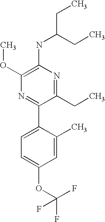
C1(NC(CC)CC)=C(OC)N=C(C2=CC=C(OC(F)(F)F)C=C2C)C(CC)=N1
